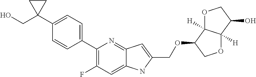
C1(C2=CC=C(C3(CO)CC3)C=C2)=C(F)C=C2C(=N1)C=C(COC1COC3([H])C1([H])OCC3O)N2
